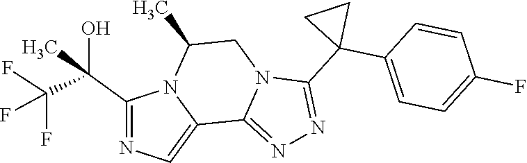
C1(C(C(F)(F)F)(O)C)=NC=C2N1C(C)CN1C2=NN=C1C1(C2=CC=C(F)C=C2)CC1
